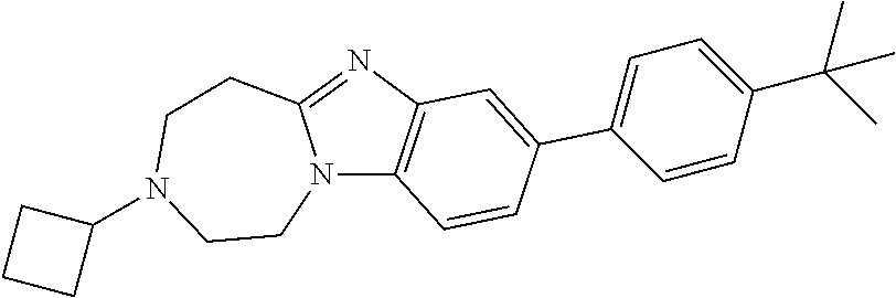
C1CN2C(=NC3=C2C=CC(C2=CC=C(C(C)(C)C)C=C2)=C3)CCN1C1CCC1
